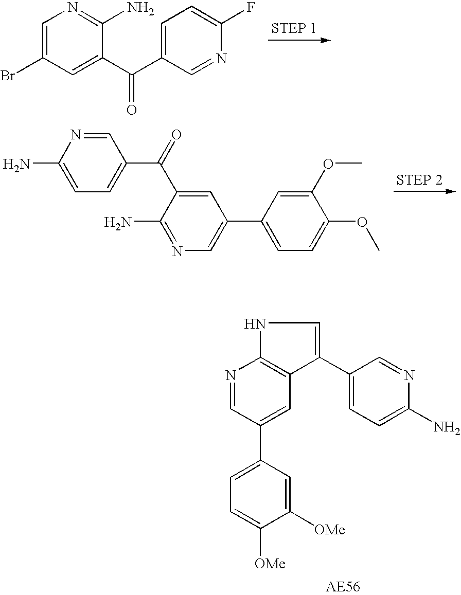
C1=C(Br)C=C(C(C2=CC=C(F)N=C2)=O)C(N)=N1.C1=C(N)N=CC(C(C2=CC(C3=CC=C(OC)C(OC)=C3)=CN=C2N)=O)=C1.N1C2=C(C(C3=CC=C(N)N=C3)=C1)C=C(C1=CC=C([OMe])C([OMe])=C1)C=N2
